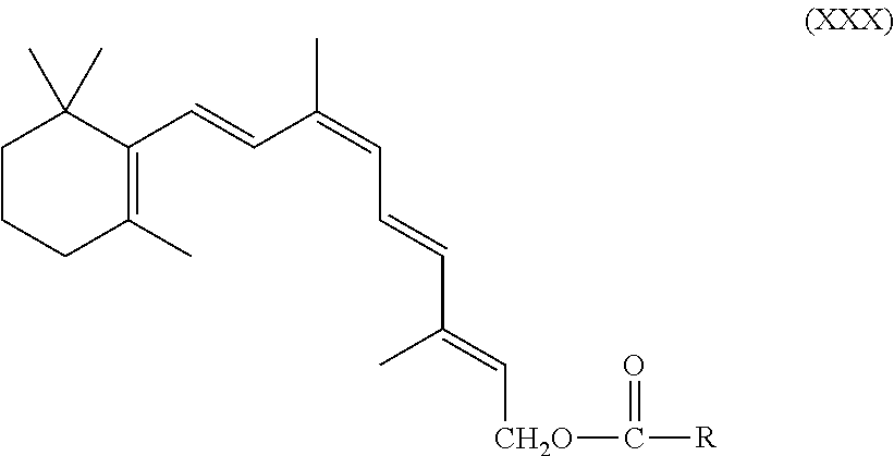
C1CCC(C)=C(C=CC(=CC=CC(=C[CH2O]C(=O)[R])C)C)C1(C)C
